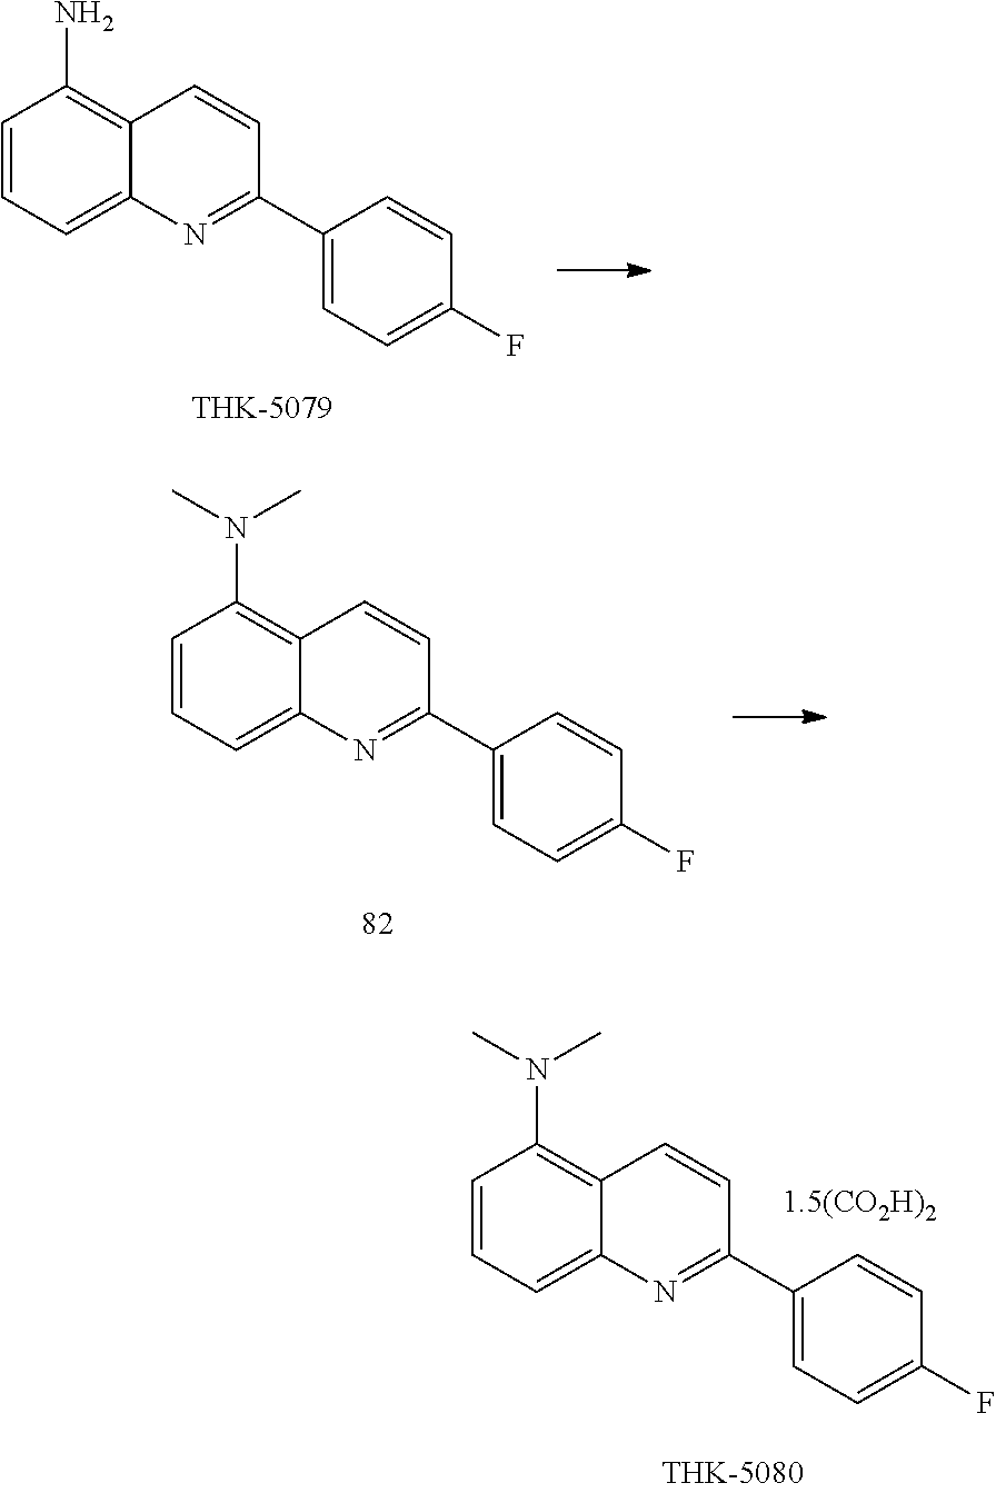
C1=CC=C2C(=C1N)C=CC(C1=CC=C(F)C=C1)=N2.C1=CC=C2C(=C1N(C)C)C=CC(C1=CC=C(F)C=C1)=N2.C1=CC=C2C(=C1N(C)C)C=CC(C1=CC=C(F)C=C1)=N2
